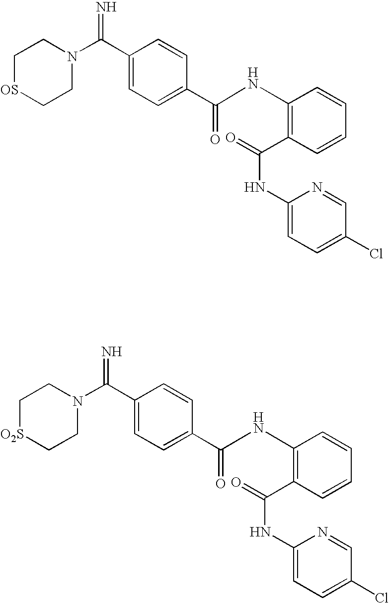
C(C1=CC=C(C(NC2=C(C(NC3=CC=C(Cl)C=N3)=O)C=CC=C2)=O)C=C1)(N1CC[OS]CC1)=N.C(C1=CC=C(C(NC2=C(C(NC3=CC=C(Cl)C=N3)=O)C=CC=C2)=O)C=C1)(N1CC[O2S]CC1)=N
